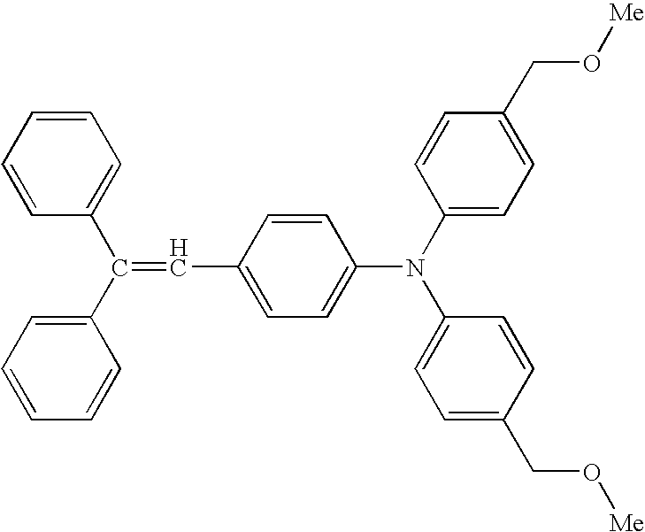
C1=CC(N(C2=CC=C(CO[Me])C=C2)C2=CC=C(C=C(C3=CC=CC=C3)C3=CC=CC=C3)C=C2)=CC=C1CO[Me]
